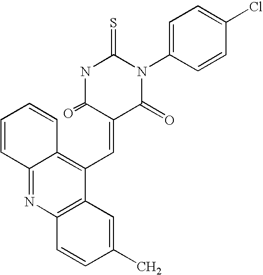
N1C(=O)C(=CC2=C3C(=NC4=C2C=C(C)C=C4)C=CC=C3)C(=O)N(C2=CC=C(Cl)C=C2)C1=S
